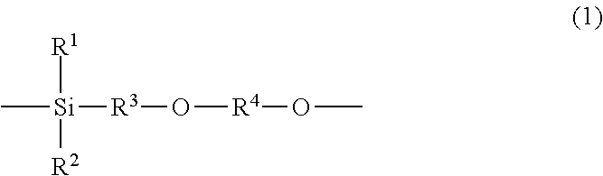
C[Si]([R3]O[R4]OC)([R1])[R2]
